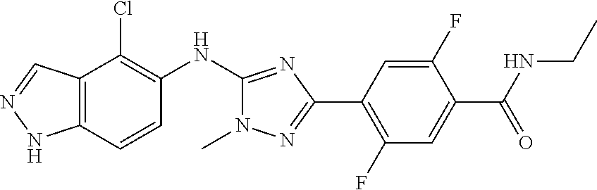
C12=C(C=CC(NC3=NC(C4=C(F)C=C(C(NCC)=O)C(F)=C4)=NN3C)=C1Cl)NN=C2
